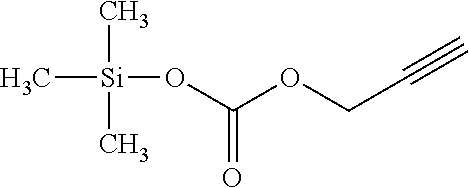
C[Si](C)(C)OC(OCC#C)=O
